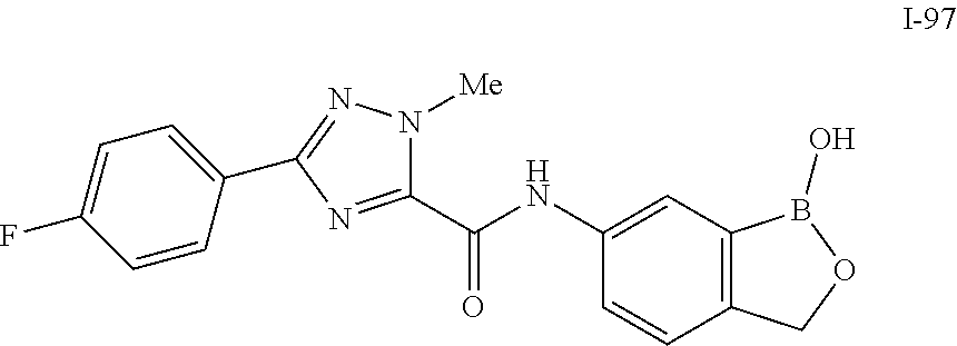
C1(C(NC2=CC3=C(C=C2)COB3O)=O)=NC(C2=CC=C(F)C=C2)=NN1[Me]
